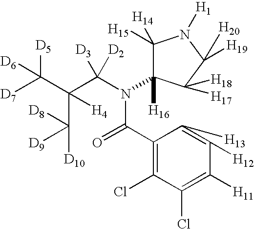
C1(C(=O)N(C(C(C([D10])([D8])[D9])(C([D5])([D7])[D6])[H4])([D3])[D2])C2([H16])C([H15])([H14])N([H1])C([H19])([H20])C2([H17])[H18])=C(Cl)C(Cl)=C([H11])C([H12])=C1[H13]
